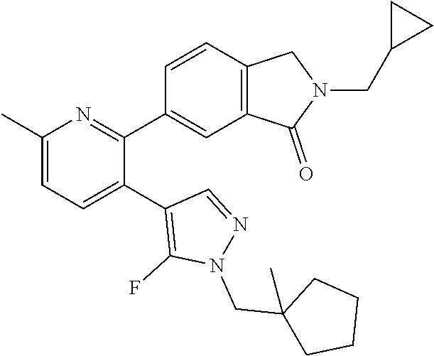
C1(C)=CC=C(C2=C(F)N(CC3(C)CCCC3)N=C2)C(C2=CC3=C(C=C2)CN(CC2CC2)C3=O)=N1
